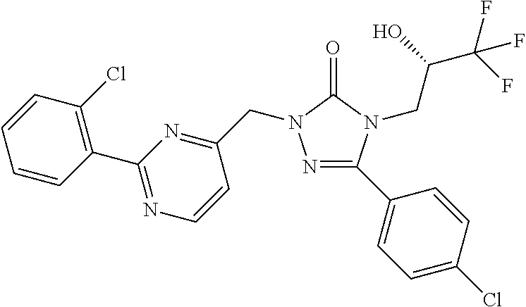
N1=C(C2=CC=C(Cl)C=C2)N(CC(C(F)(F)F)O)C(=O)N1CC1=NC(C2=C(Cl)C=CC=C2)=NC=C1
